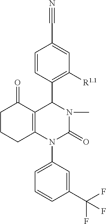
C1=CC(C2N(C)C(=O)N(C3=CC=CC(C(F)(F)F)=C3)C3=C2C(=O)CCC3)=C([R1.1])C=C1C#N
